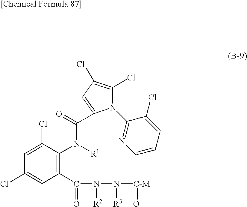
N1(C2=NC=CC=C2Cl)C(Cl)=C(Cl)C=C1C(=O)N([R1])C1=C(C(=O)N([R2])N([R3])[C-M]=O)C=C(Cl)C=C1Cl
